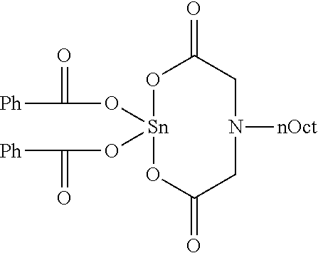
O1[Sn](OC(=O)[Ph])(OC(=O)[Ph])OC(=O)CN([nOct])CC1=O
